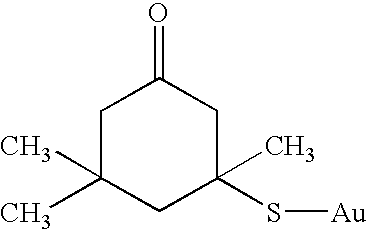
C1(S[Au])(C)CC(=O)CC(C)(C)C1
